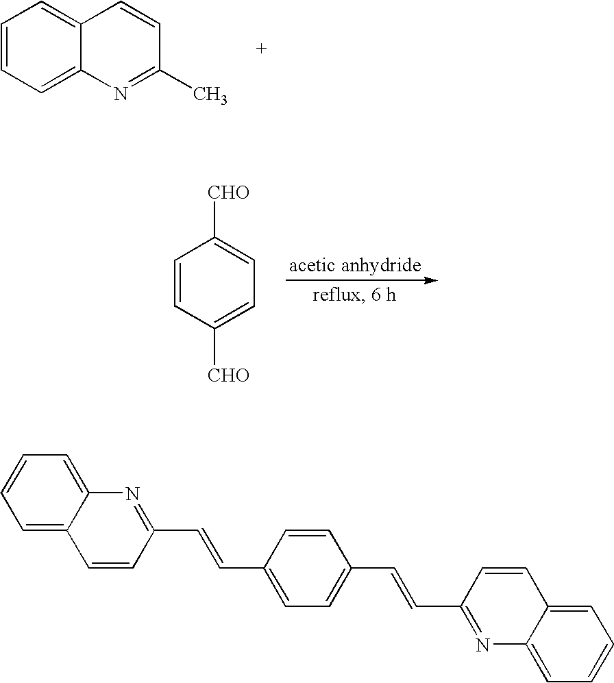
C1=CC=C2C(=C1)C=CC(C)=N2.C1=CC([CHO])=CC=C1[CHO].C1=C2C(=CC=C1)N=C(C=CC1=CC=C(C=CC3=NC4=CC=CC=C4C=C3)C=C1)C=C2
